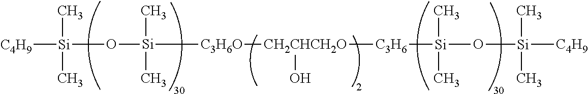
[C3H6O]([CH2CHCH2O]([C3H6][Si](O[Si]([C4H9])(C)C)(C)C)O)[Si](O[Si]([C4H9])(C)C)(C)C
